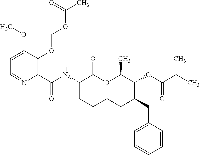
C1(C(NC2CCCCC(CC3=CC=CC=C3)C(OC(=O)C(C)C)C(C)OC2=O)=O)=C(OCOC(C)=O)C(OC)=CC=N1
